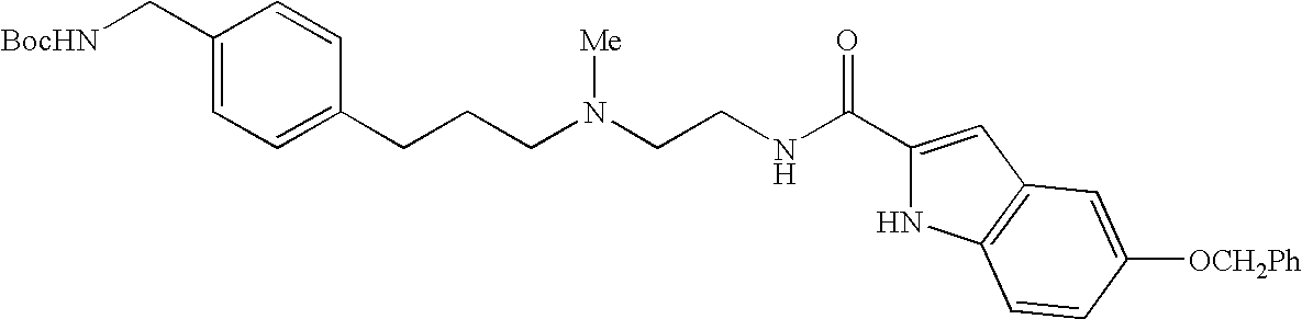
C1(C[BocHN])=CC=C(CCCN(CCNC(C2=CC3=C(N2)C=CC([OCH2Ph])=C3)=O)[Me])C=C1
